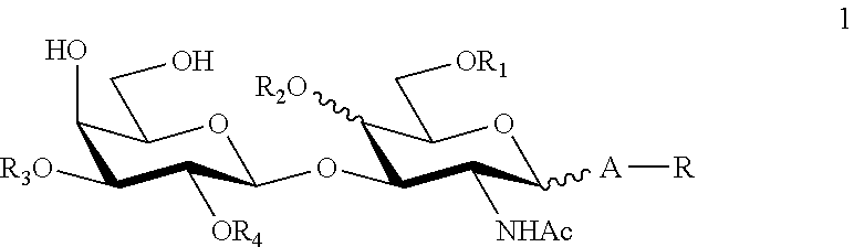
O1C(CO)C(O)C([R3O])C([OR4])C1OC1C([NHAc])C([A][R])OC(C[OR1])C1[R2O]
